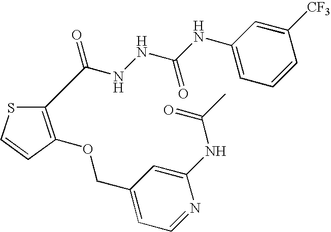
C1(COC2=C(C(NNC(NC3=CC=CC([CF3])=C3)=O)=O)SC=C2)=CC=NC(NC(=O)C)=C1
